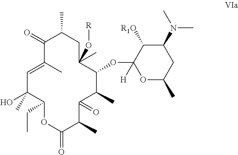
CC1CC(C)(O[R])C(OC2([H])OC(C)CC(N(C)C)C2[R1O])C(C)C(=O)C(C)C(=O)OC(CC)C(C)(O)C=C(C)C1=O
